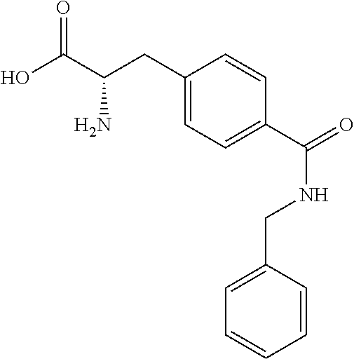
OC(C(CC1=CC=C(C(NCC2=CC=CC=C2)=O)C=C1)N)=O
